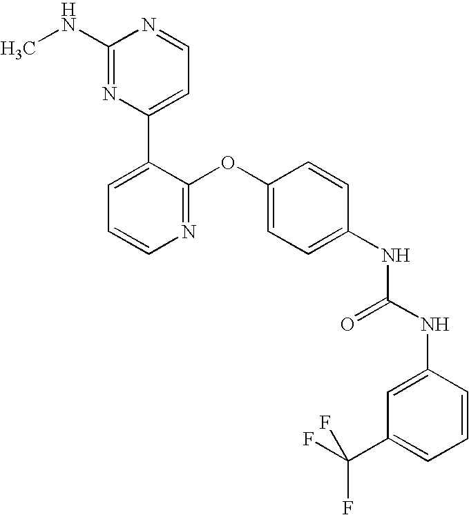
C1(NC)=NC(C2=CC=CN=C2OC2=CC=C(NC(NC3=CC(C(F)(F)F)=CC=C3)=O)C=C2)=CC=N1
